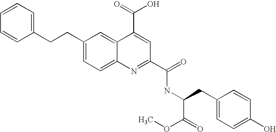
C1=CC=CC(CCC2=CC=C3C(=C2)C(C(=O)O)=CC(C(=O)NC(CC2=CC=C(O)C=C2)C(=O)OC)=N3)=C1
